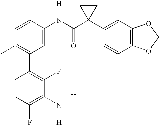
C1=CC(N(C(C2(C3=CC4=C(C=C3)OCO4)CC2)=O)[H])=CC(C2=C(F)C(N[H])=C(F)C=C2)=C1C.[H]
